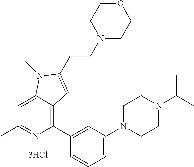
C1=C2C(=C(C3=CC(N4CCN(C(C)C)CC4)=CC=C3)N=C1C)C=C(CCN1CCOCC1)N2C
